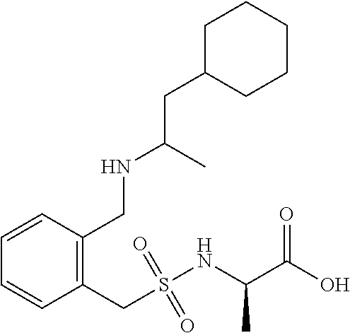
C1=CC(CS(NC(C(O)=O)C)(=O)=O)=C(CNC(CC2CCCCC2)C)C=C1
